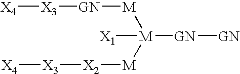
[X4][X3][GN][M][M]([X1])([GN][GN])[M][X2][X3][X4]
